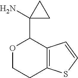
O1CCC2=C(C=CS2)C1C1(N)CC1
